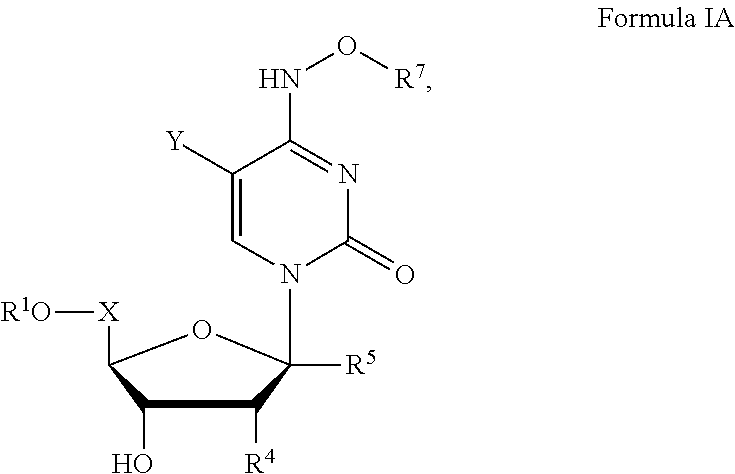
C1([Y])=CN(C2([R5])C([R4])C(O)C([X][R1O])O2)C(=O)N=C1NO[R7]
